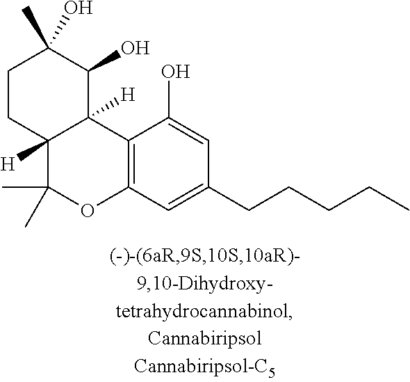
C12=C(C=C(CCCCC)C=C1O)OC(C)(C)C1([H])C2([H])C(O)C(C)(O)CC1
